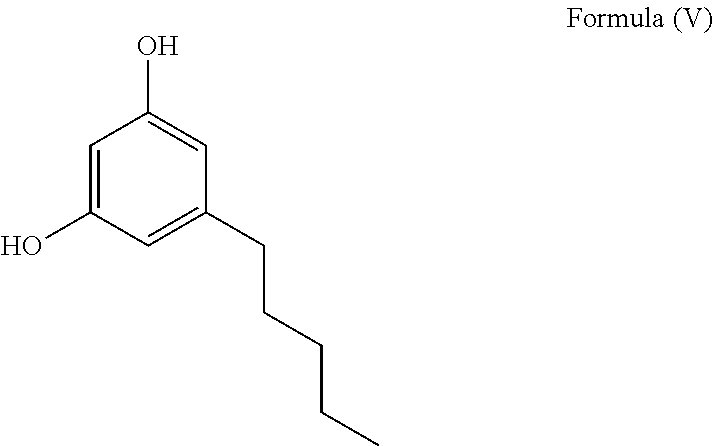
C1=C(O)C=C(CCCCC)C=C1O
